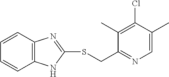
C12=C(C=CC=C1)N=C(SCC1=NC=C(C)C(Cl)=C1C)N2
